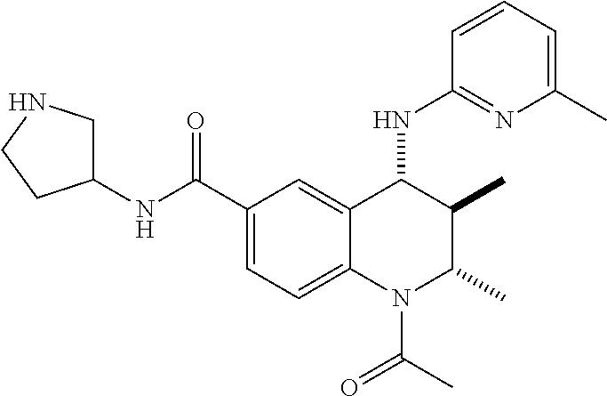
N(C(C1=CC=C2C(=C1)C(NC1=NC(C)=CC=C1)C(C)C(C)N2C(=O)C)=O)C1CNCC1
